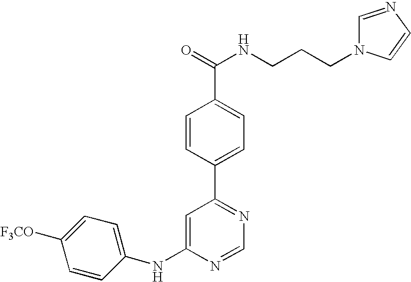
C1(NC2=CC(C3=CC=C(C(=O)NCCCN4C=NC=C4)C=C3)=NC=N2)=CC=C([F3CO])C=C1
